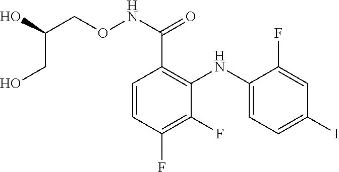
OC(CONC(=O)C1=C(NC2=CC=C(I)C=C2F)C(F)=C(F)C=C1)CO
